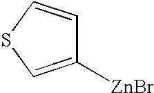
C1([ZnBr])=CSC=C1
